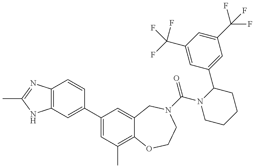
C12=C(N=C(C)N1)C=CC(C1=CC(C)=C3C(=C1)CN(C(N1CCCCC1C1=CC(C(F)(F)F)=CC(C(F)(F)F)=C1)=O)CCO3)=C2
